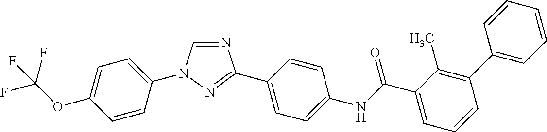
C1=CC(N2C=NC(C3=CC=C(NC(C4=CC=CC(C5=CC=CC=C5)=C4C)=O)C=C3)=N2)=CC=C1OC(F)(F)F
